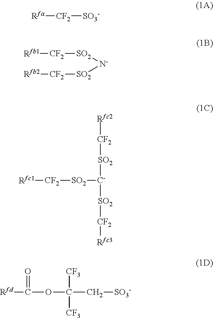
[Rfa][CF2][SO3-].[Rfb1][CF2][SO2][N-][SO2][CF2][Rfb2].[Rfc1][CF2][SO2][C-]([SO2][CF2][Rfc2])[SO2][CF2][Rfc3].[Rfd]C(=O)OC(C[SO3-])([CF3])[CF3]
